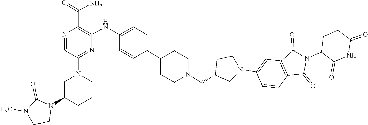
C1CN(C)C(=O)N1C1CN(C2=NC(NC3=CC=C(C4CCN(CC5CN(C6=CC7=C(C=C6)C(=O)N(C6C(=O)NC(=O)CC6)C7=O)CC5)CC4)C=C3)=C(C(=O)N)N=C2)CCC1
